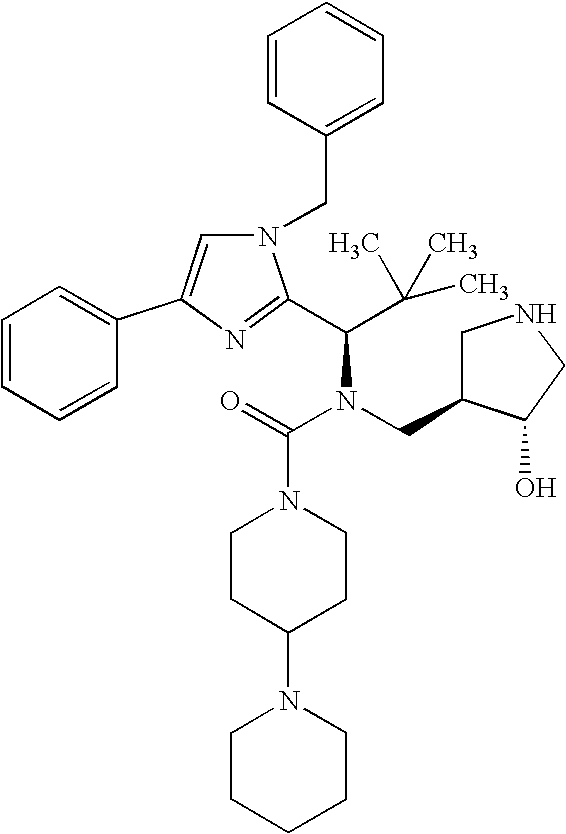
C1=CC(CN2C=C(C3=CC=CC=C3)N=C2C(N(C(N2CCC(N3CCCCC3)CC2)=O)CC2CNCC2O)C(C)(C)C)=CC=C1
